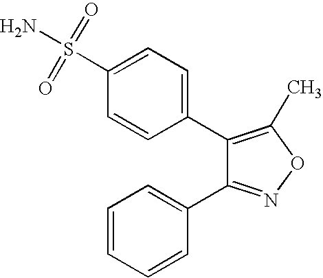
C1(C2=CC=C(S(N)(=O)=O)C=C2)=C(C)ON=C1C1=CC=CC=C1
